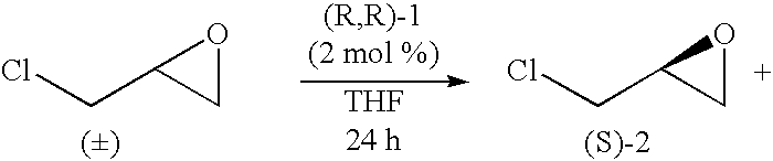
C1OC1CCl.C1OC1CCl.[THF24 h]
